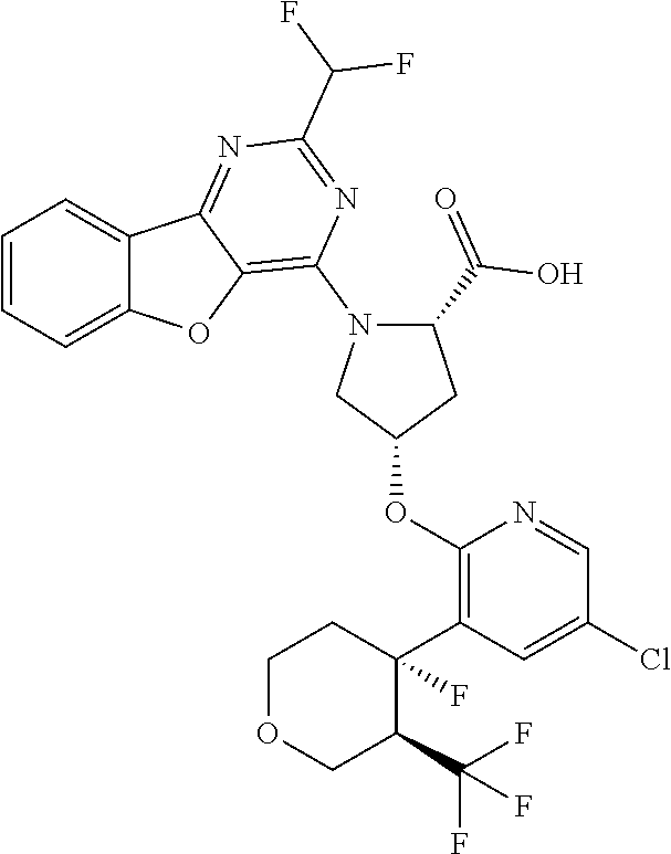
C1=CC=C2C(=C1)C1=NC(C(F)F)=NC(N3CC(OC4=C(C5(F)CCOCC5C(F)(F)F)C=C(Cl)C=N4)CC3C(O)=O)=C1O2
